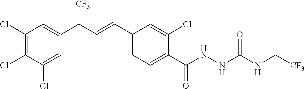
C1(Cl)=C(Cl)C(Cl)=CC(C(C=CC2=CC=C(C(NNC(NC[CF3])=O)=O)C(Cl)=C2)[CF3])=C1
